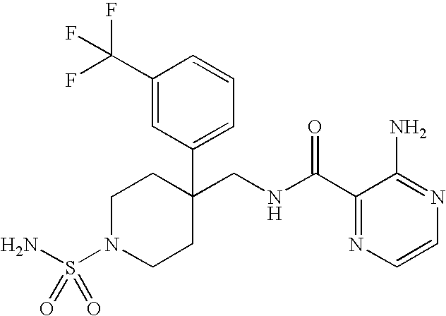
C1N(S(N)(=O)=O)CCC(CNC(C2=NC=CN=C2N)=O)(C2=CC=CC(C(F)(F)F)=C2)C1
